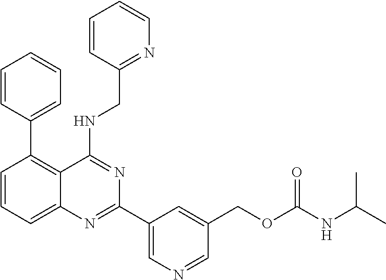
C1=CC(C2=C3C(=CC=C2)N=C(C2=CN=CC(COC(NC(C)C)=O)=C2)N=C3NCC2=NC=CC=C2)=CC=C1
